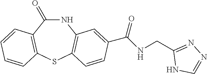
N1C(=O)C2=C(SC3=C1C=C(C(NCC1=NN=CN1)=O)C=C3)C=CC=C2
